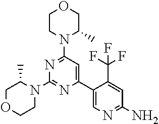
N1=C(N2C(C)COCC2)C=C(C2=CN=C(N)C=C2C(F)(F)F)N=C1N1C(C)COCC1
